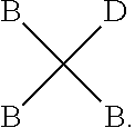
BC([D])(B)B
